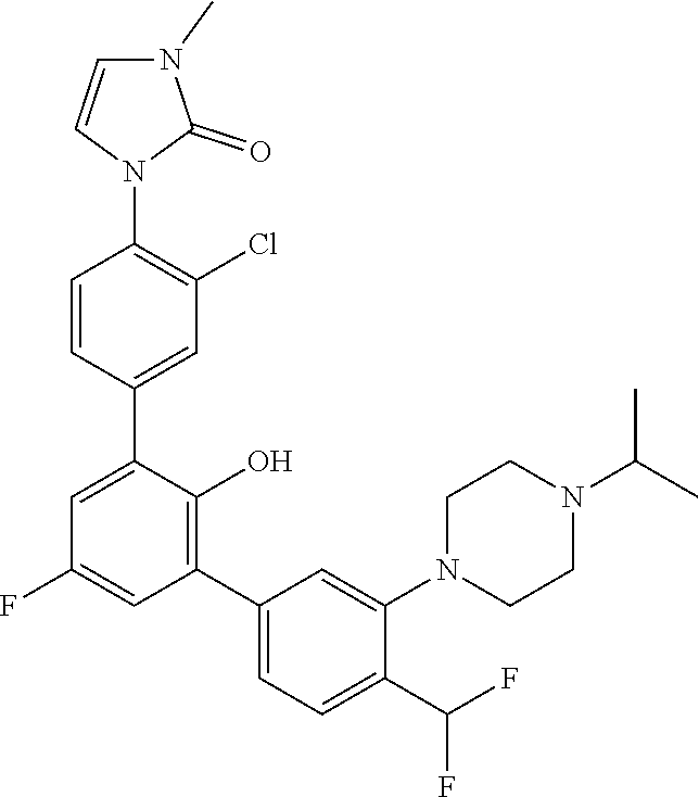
C1=CC(C2=CC(F)=CC(C3=CC=C(C(F)F)C(N4CCN(C(C)C)CC4)=C3)=C2O)=CC(Cl)=C1N1C(=O)N(C)C=C1
